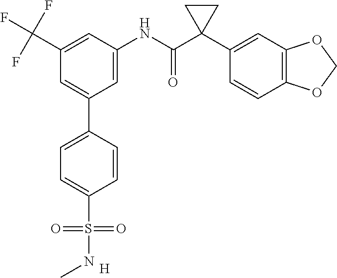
C1=C(NC(C2(C3=CC4=C(C=C3)OCO4)CC2)=O)C=C(C(F)(F)F)C=C1C1=CC=C(S(=O)(=O)NC)C=C1.[H]
